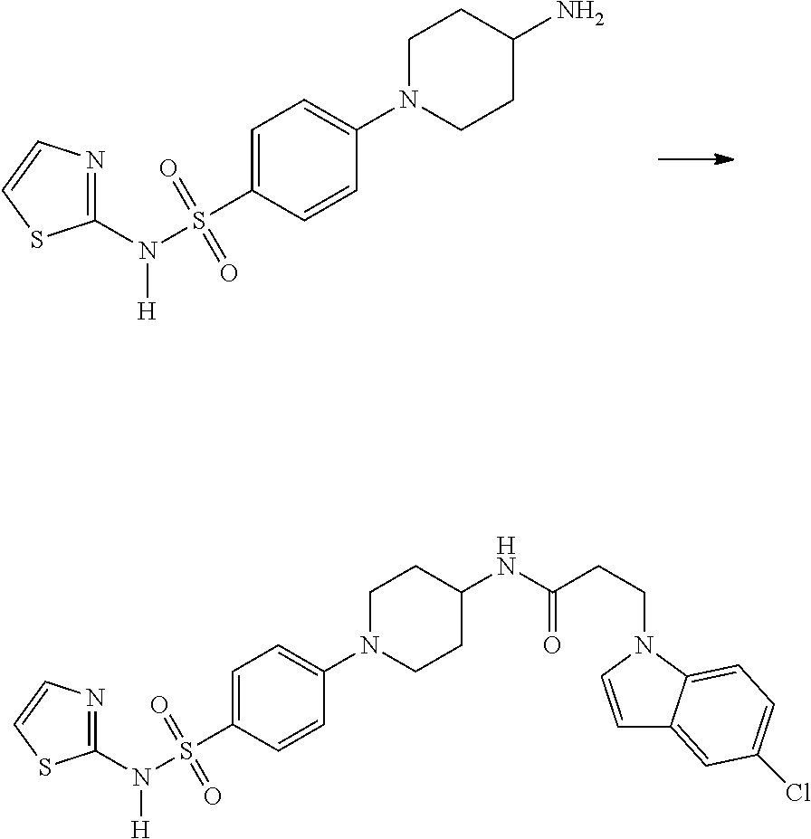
C1N(C2=CC=C(S(=O)(=O)N(C3=NC=CS3)[H])C=C2)CCC(N)C1.C1N(C2=CC=C(S(=O)(=O)N(C3=NC=CS3)[H])C=C2)CCC(NC(CCN2C=CC3=CC(Cl)=CC=C23)=O)C1
